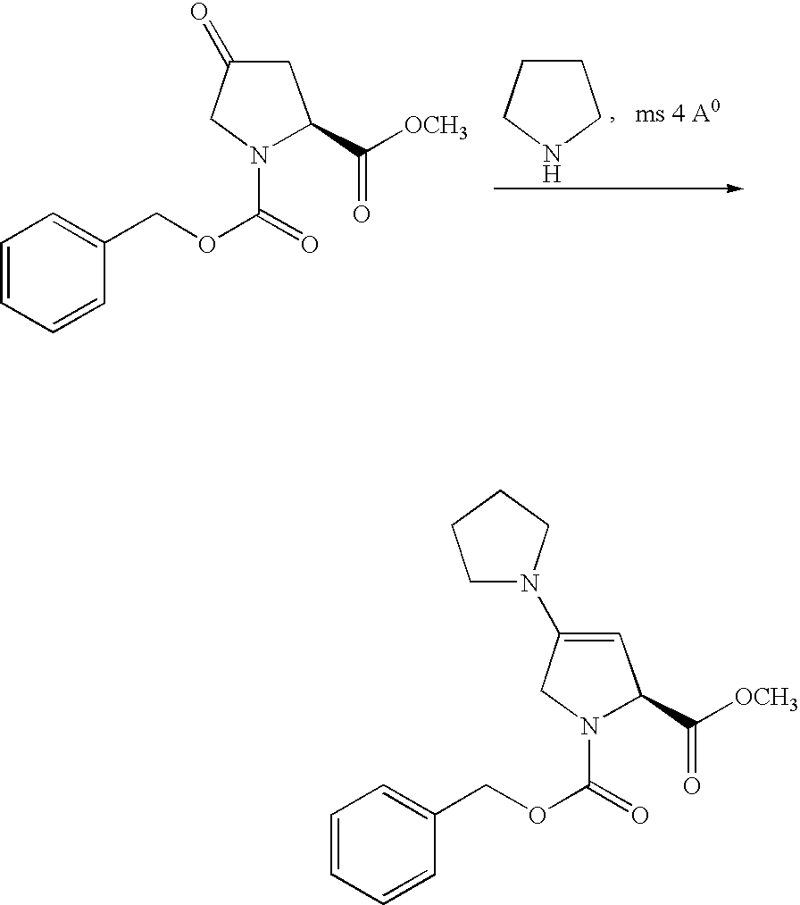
C1CCNC1.C1=CC=CC(COC(=O)N2CC(=O)CC2C(=O)[OCH3])=C1.C1=CC=CC(COC(=O)N2CC(N3CCCC3)=CC2C(=O)[OCH3])=C1
